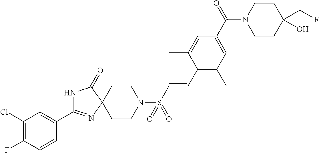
N1C(C2=CC(Cl)=C(F)C=C2)=NC2(C1=O)CCN(S(C=CC1=C(C)C=C(C(N3CCC(CF)(O)CC3)=O)C=C1C)(=O)=O)CC2
